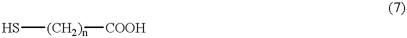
S[(CH2)n][COOH]
